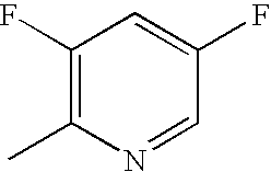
C1(F)=C(C)N=CC(F)=C1
